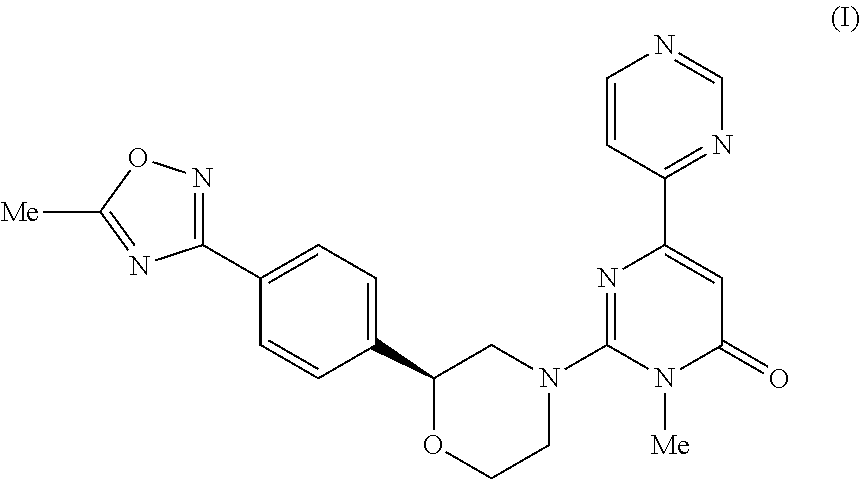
C1=CC(C2=CC(=O)N([Me])C(N3CC(C4=CC=C(C5=NOC([Me])=N5)C=C4)OCC3)=N2)=NC=N1
